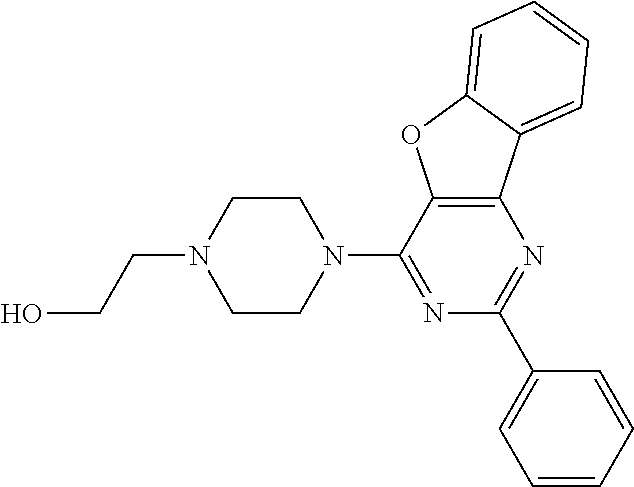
N1=C(N2CCN(CCO)CC2)C2=C(N=C1C1=CC=CC=C1)C1=CC=CC=C1O2
